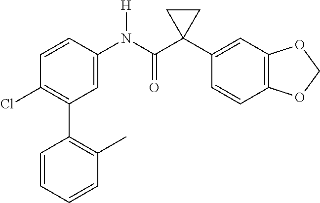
C1=CC(C)=C(C2=C(Cl)C=CC(N(C(C3(C4=CC5=C(C=C4)OCO5)CC3)=O)[H])=C2)C=C1
